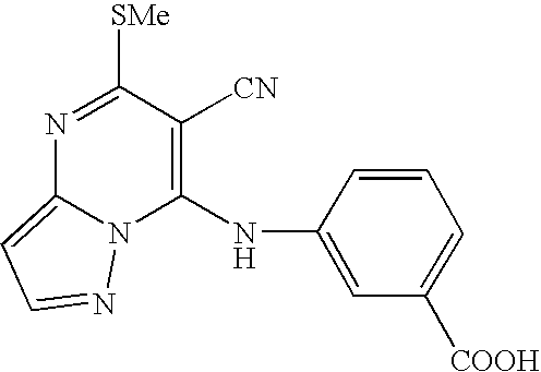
C1(NC2=CC([COOH])=CC=C2)=C([CN])C([SMe])=NC2=CC=NN12
